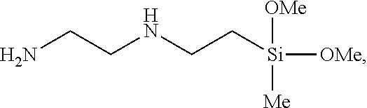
NCCNCC[Si]([OMe])([OMe])[Me]
